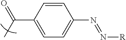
C(C1=CC=C(N=N[R])C=C1)(C)=O
